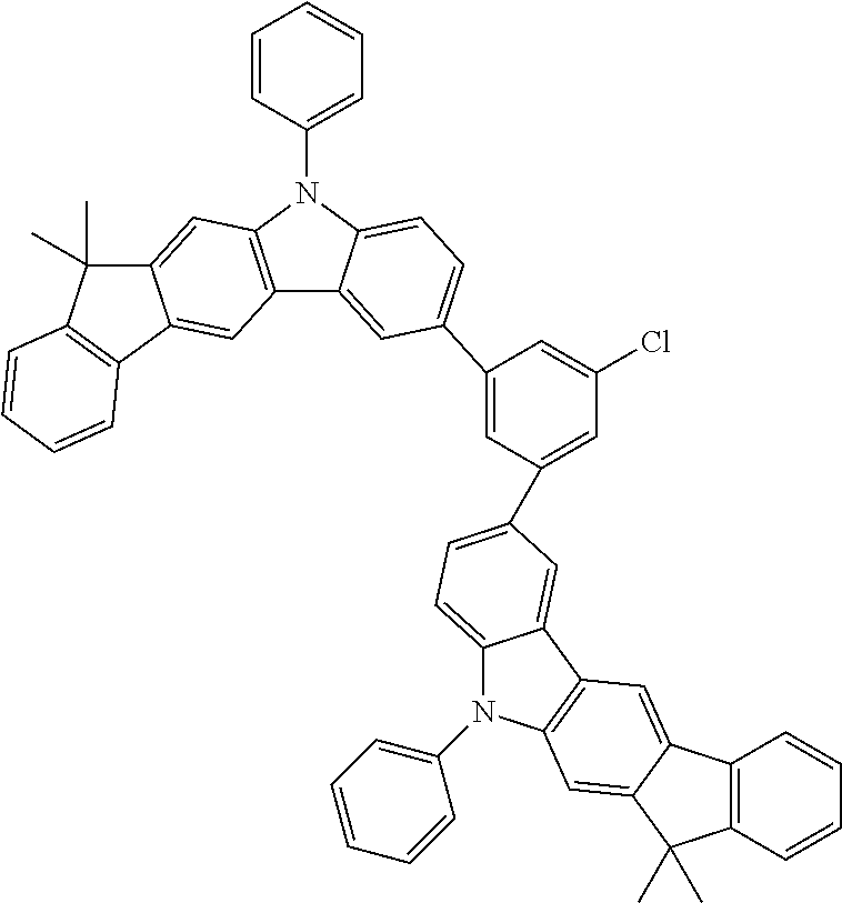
C12=C(N(C3=CC=CC=C3)C3=CC=C(C4=CC(C5=CC=C6N(C7=CC=CC=C7)C7=C(C6=C5)C=C5C(=C7)C(C)(C)C6=C5C=CC=C6)=CC(Cl)=C4)C=C13)C=C1C(=C2)C2=C(C1(C)C)C=CC=C2
